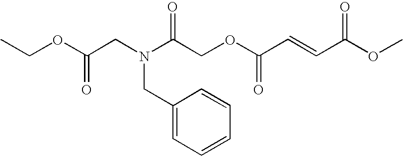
N(C(COC(C=CC(OC)=O)=O)=O)(CC(OCC)=O)CC1=CC=CC=C1
